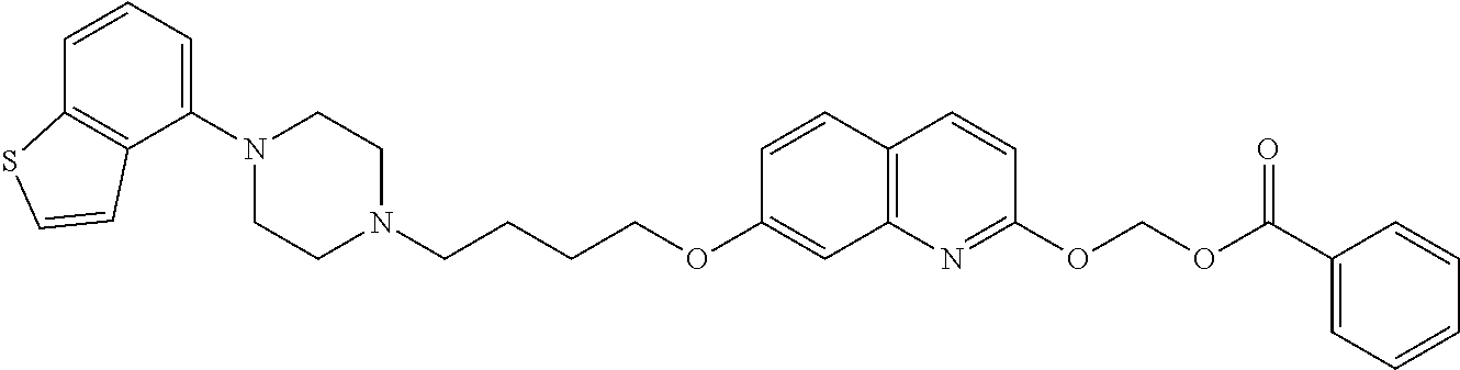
C1=CC2=C(C(N3CCN(CCCCOC4=CC5=C(C=C4)C=CC(OCOC(C4=CC=CC=C4)=O)=N5)CC3)=C1)C=CS2
